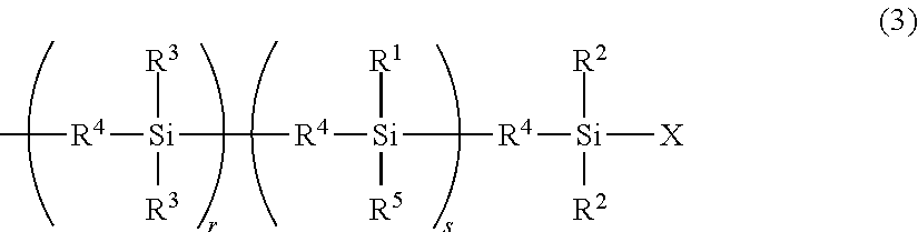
C[R4][Si]([R3])([R3])[R4][Si]([R4][Si]([X])([R2])[R2])([R5])[R1]
